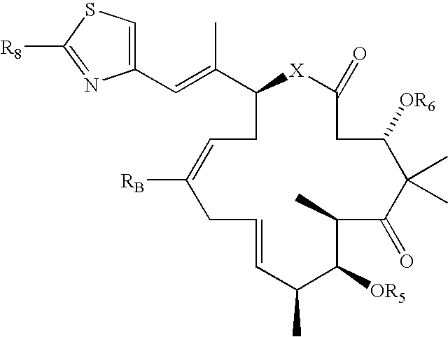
C1=C([RB])CC=CC(C)C([OR5])C(C)C(=O)C(C)(C)C([OR6])CC(=O)[X]C(C(=CC2=CSC([R8])=N2)C)C1
